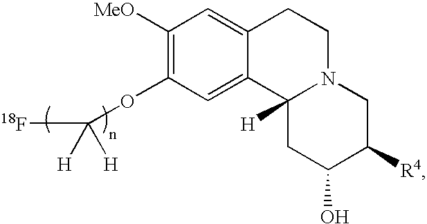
C1([MeO])=C(OC([H])([H])[18F])C=C2C(=C1)CCN1C2([H])CC(O)C([R4])C1
